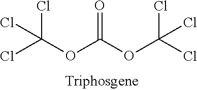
ClC(OC(OC(Cl)(Cl)Cl)=O)(Cl)Cl
